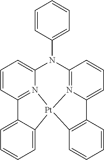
C1=CC2=N3C(=C1)N(C1=CC=CC=C1)C1=N4C(=CC=C1)C1=C(C=CC=C1)[Pt]34C1=CC=CC=C21
